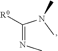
C(=NC)(N(C)C)[R0]
